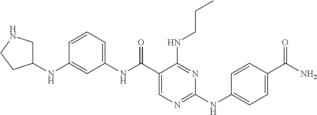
N(C(C1=CN=C(NC2=CC=C(C(N)=O)C=C2)N=C1NCCC)=O)C1=CC=CC(NC2CNCC2)=C1
